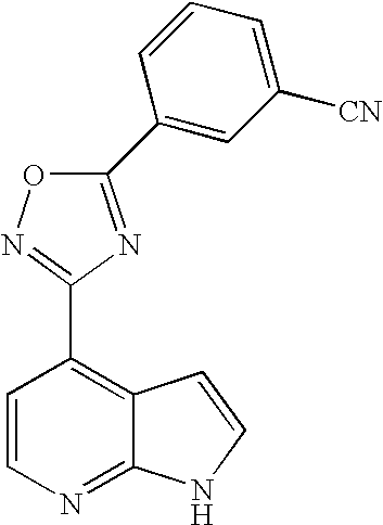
C1(C2=CC([CN])=CC=C2)=NC(C2=C3C(=NC=C2)NC=C3)=NO1
